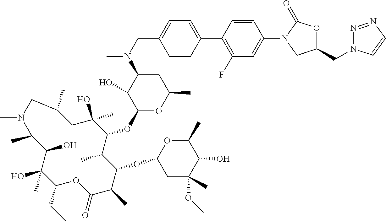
C1(CC)C(C)(O)C(O)C(C)N(C)CC(C)CC(O)(C)C(OC2OC(C)CC(N(C)CC3=CC=C(C4=C(F)C=C(N5CC(CN6N=NC=C6)OC5=O)C=C4)C=C3)C2O)C(C)C(OC2CC(C)(OC)C(O)C(C)O2)C(C)C(=O)O1
